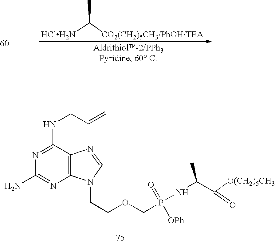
[HClH2N]C([CO2(CH2)5CH3/PhOH/TEA])C.C1(N)=NC2=C(C(NCC=C)=N1)N=CN2CCOCP(=O)([OPh])NC(C(=O)[O(CH2)5CH3])C
